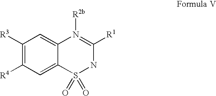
C1([R3])=C([R4])C=C2C(=C1)N([R2b])=C([R1])NS2(=O)=O
